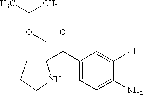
C1(C(C2=CC=C(N)C(Cl)=C2)=O)(COC(C)C)CCCN1
